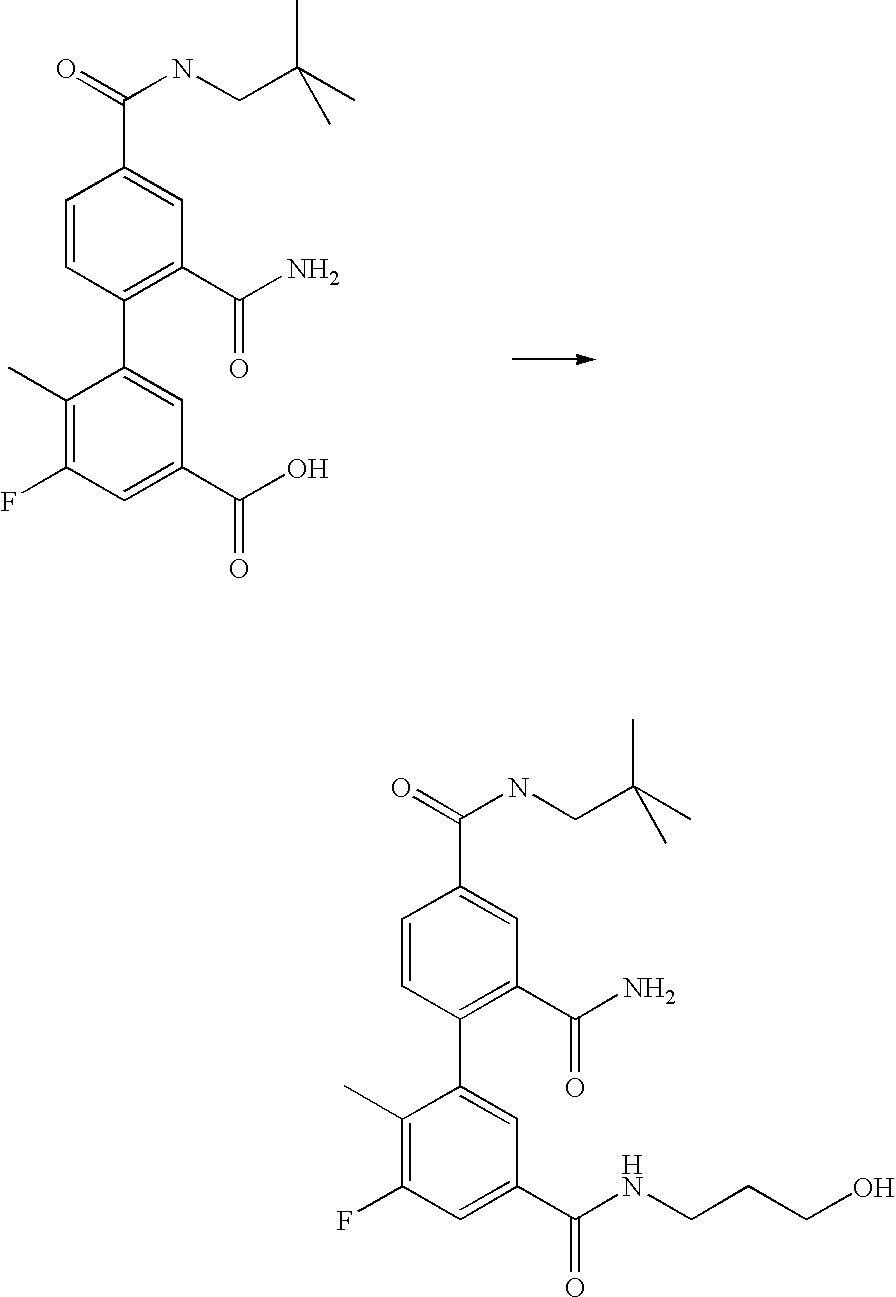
O=C(NCC(C)(C)C)C1=CC(C(N)=O)=C(C2=CC(C(O)=O)=CC(F)=C2C)C=C1.O=C(NCC(C)(C)C)C1=CC(C(N)=O)=C(C2=CC(C(NCCCO)=O)=CC(F)=C2C)C=C1
